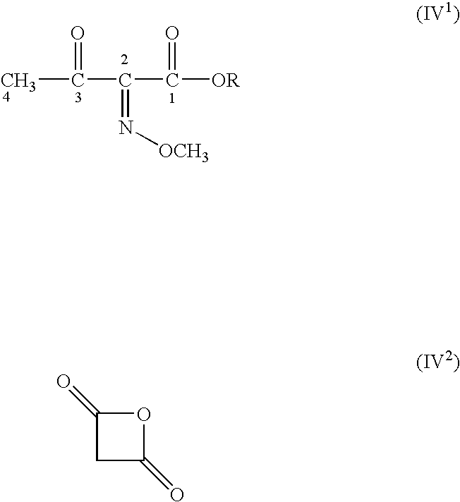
CC(C(C([OR])=O)=N[OCH3])=O.C1(=O)CC(=O)O1
